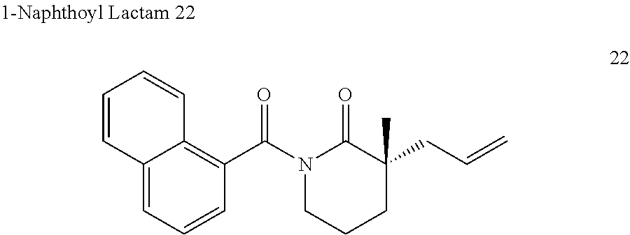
O=C1N(C(C2=C3C(=CC=C2)C=CC=C3)=O)CCCC1(C)CC=C
